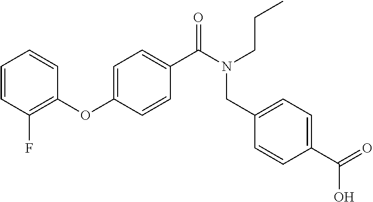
C1(OC2=CC=C(C(N(CCC)CC3=CC=C(C(=O)O)C=C3)=O)C=C2)=C(F)C=CC=C1
